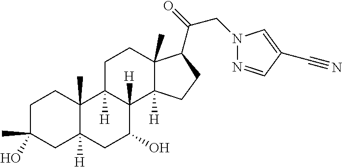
C1C(C)(O)CC2([H])C(C)(C1)C1([H])C([H])(C(O)C2)C2([H])C(C)(CC1)C(C(CN1N=CC(C#N)=C1)=O)CC2
